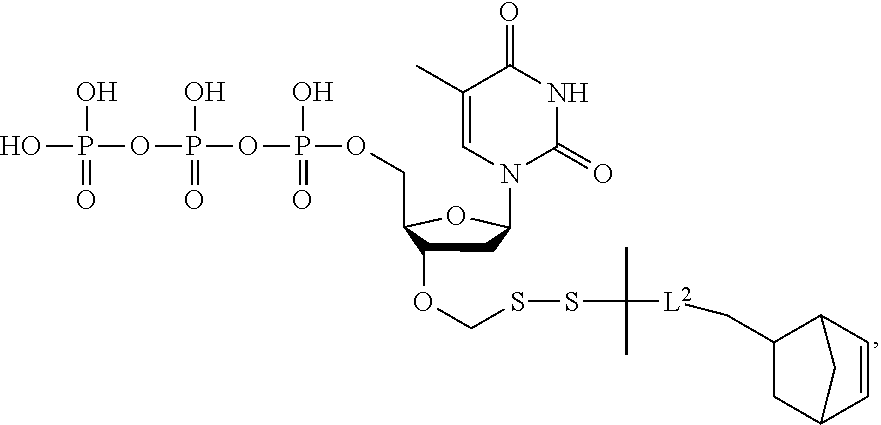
OP(O)(=O)OP(O)(=O)OP(O)(=O)OCC1C(OCSSC(C)([L2]CC2CC3C=CC2C3)C)CC(N2C=C(C)C(=O)NC2=O)O1
